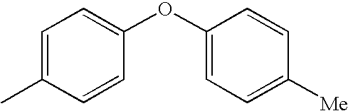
C1=C(C)C=CC(OC2=CC=C([Me])C=C2)=C1
